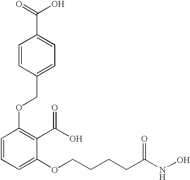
C1=CC(COC2=C(C(O)=O)C(OCCCCC(NO)=O)=CC=C2)=CC=C1C(=O)O
